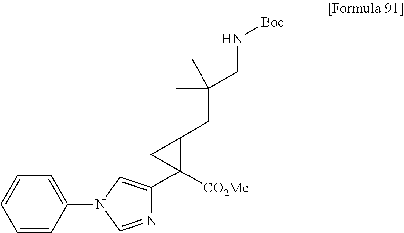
C(C(CC1C([CO2Me])(C2=CN(C3=CC=CC=C3)C=N2)C1)(C)C)N[Boc]
